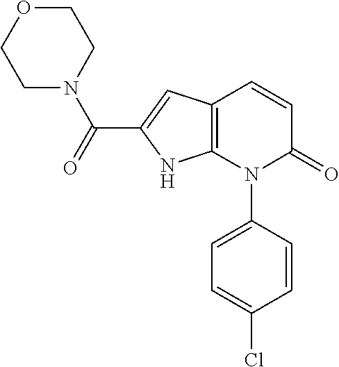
C1=CC(N2C(=O)C=CC3=C2NC(C(=O)N2CCOCC2)=C3)=CC=C1Cl
